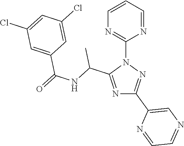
N1=C(C(NC(=O)C2=CC(Cl)=CC(Cl)=C2)C)N(C2=NC=CC=N2)N=C1C1=CN=CC=N1
